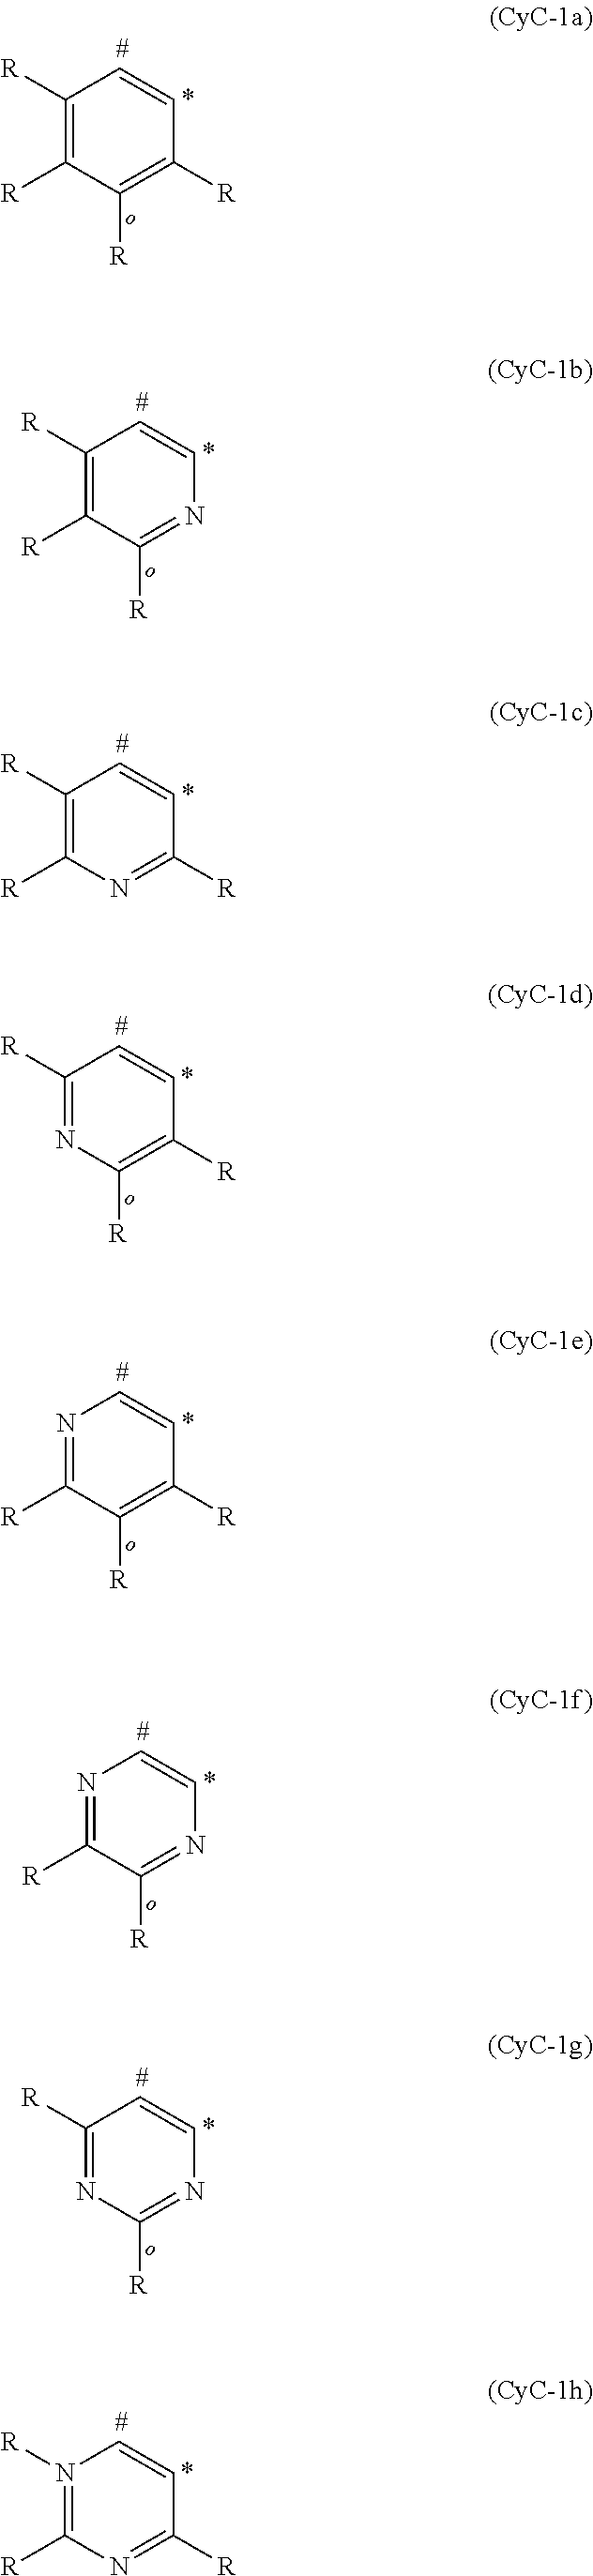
C1([R])=C([R])C([R])=C([R])C=C1.C1([R])=C([R])C([R])=NC=C1.C1([R])=C([R])N=C([R])C=C1.C1([R])=NC([R])=C([R])C=C1.N1=C([R])C([R])=C([R])C=C1.N1=C([R])C([R])=NC=C1.C1([R])=NC([R])=NC=C1.N1([R])=C([R])N=C([R])C=C1
